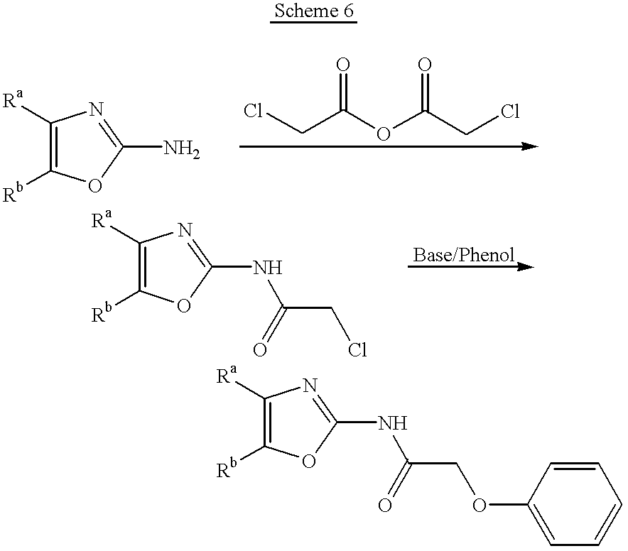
[Ra]C1=C([Rb])OC(N)=N1.ClCC(OC(CCl)=O)=O.[Ra]C1=C([Rb])OC(NC(=O)CCl)=N1.[Ra]C1=C([Rb])OC(NC(=O)COC2=CC=CC=C2)=N1
